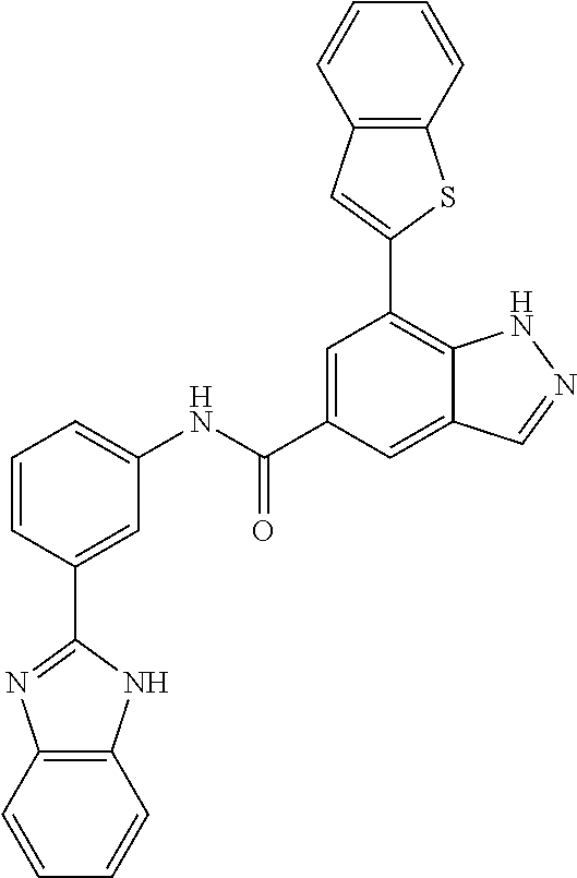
C1(C2=CC(NC(C3=CC(C4=CC5=C(S4)C=CC=C5)=C4C(=C3)C=NN4)=O)=CC=C2)=NC2=C(N1)C=CC=C2
